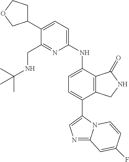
N1=C2N(C(C3=CC=C(NC4=CC=C(C5CCOC5)C(CNC(C)(C)C)=N4)C4=C3CNC4=O)=C1)C=CC(F)=C2
